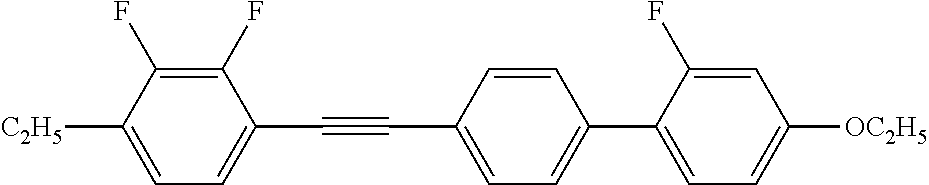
C1(F)=C(F)C([C2H5])=CC=C1C#CC1=CC=C(C2=CC=C([OC2H5])C=C2F)C=C1
